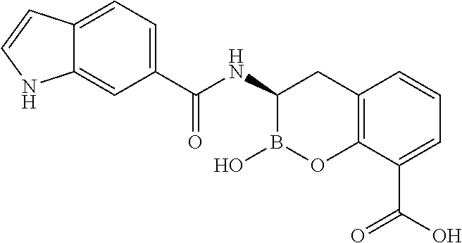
C12=C(C(C(O)=O)=CC=C1)OB(O)C(NC(=O)C1=CC=C3C(=C1)NC=C3)C2
